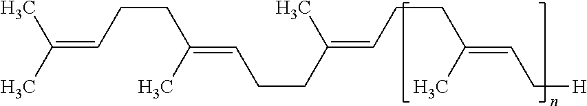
CC(C)=CCCC(=CCCC(C)=CCCC(C)=CC[H])C
